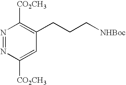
N1=NC([CO2CH3])=CC(CCC[NHBoc])=C1[CO2CH3]
